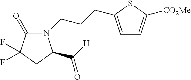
N1(CCCC2=CC=C([CO2Me])S2)C(=O)C(F)(F)CC1C([H])=O
